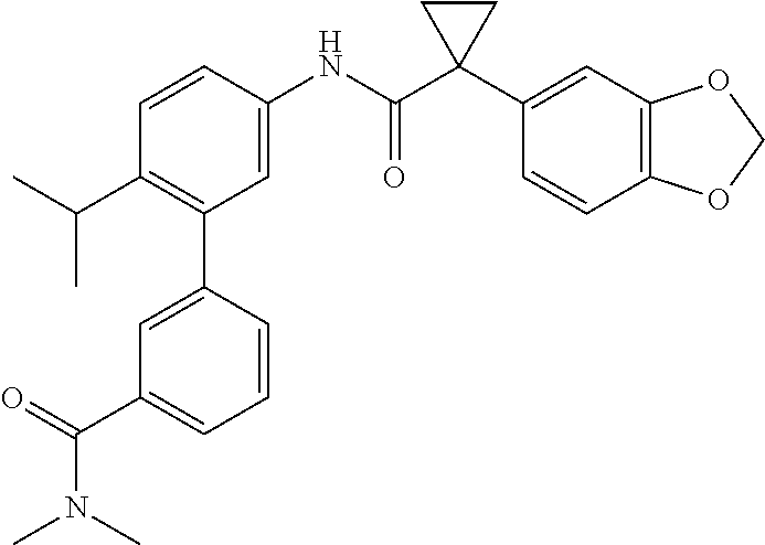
C1=C(NC(C2(C3=CC4=C(C=C3)OCO4)CC2)=O)C=CC(C(C)C)=C1C1=CC(C(N(C)C)=O)=CC=C1
